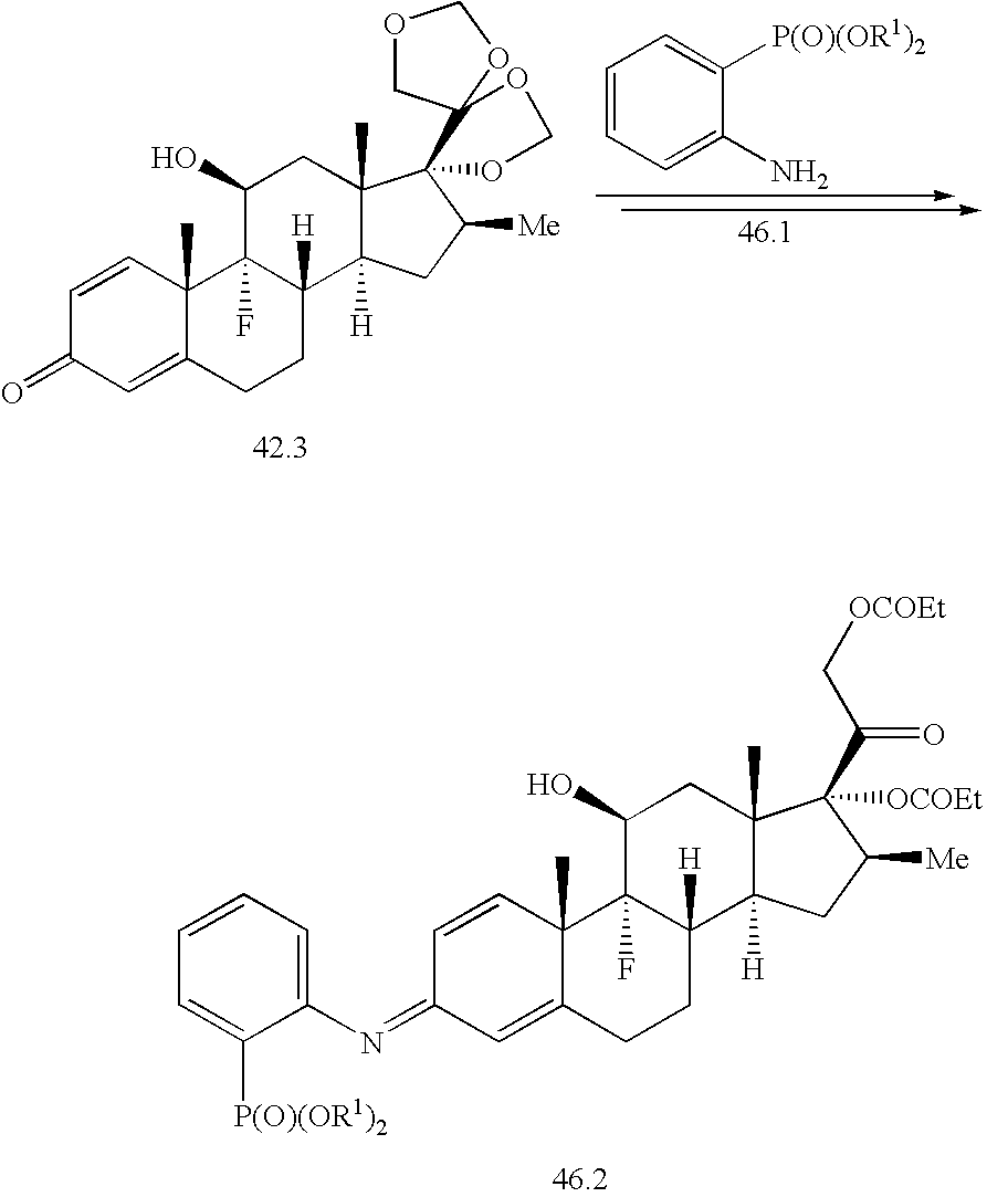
C1=CC2(C)C(=CC1=O)CCC1([H])C2(F)C(O)CC2(C)C1([H])CC([Me])C21OCOC12COCO2.C1=CC=C(N)C([P(O)(OR1)2])=C1.C1=CC2(C)C(=CC1=NC1=CC=CC=C1[P(O)(OR1)2])CCC1([H])C2(F)C(O)CC2(C)C1([H])CC([Me])C2([OCOEt])C(C[OCOEt])=O
